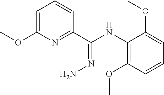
C1=C(OC)N=C(C(NC2=C(OC)C=CC=C2OC)=NN)C=C1
